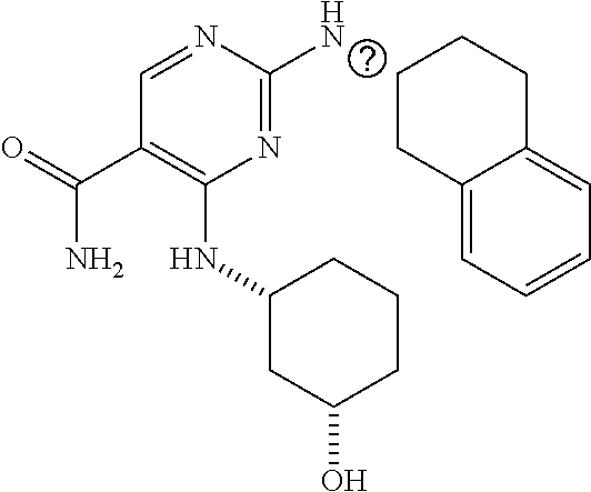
N(C1=C(C(=O)N)C=NC(N)=N1)C1CC(O)CCC1.C1CC2=CC=CC=C2CC1
